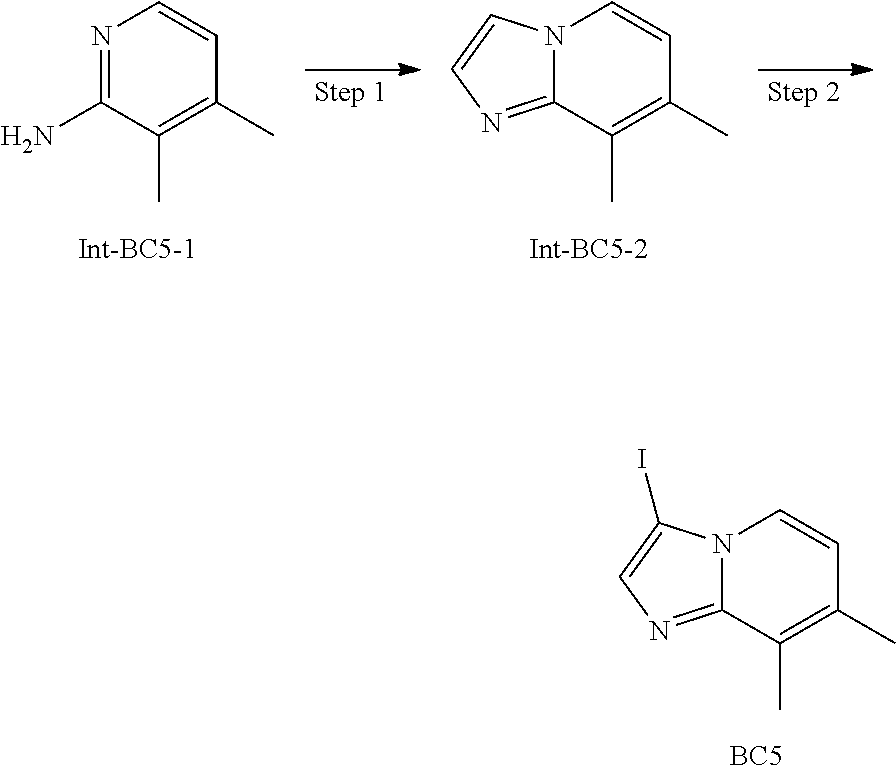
N1=C(N)C(C)=C(C)C=C1.N12C(=NC=C1)C(C)=C(C)C=C2.N12C(=NC=C1I)C(C)=C(C)C=C2.[BC5]
